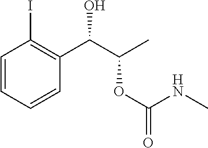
C1=CC=CC(C(C(C)OC(=O)NC)O)=C1I
